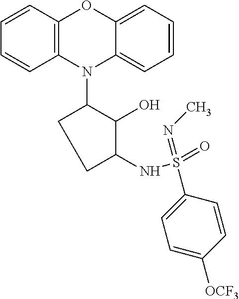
N1(C2CCC(NS(=O)(=NC)C3=CC=C([OCF3])C=C3)C2O)C2=C(C=CC=C2)OC2=CC=CC=C12
